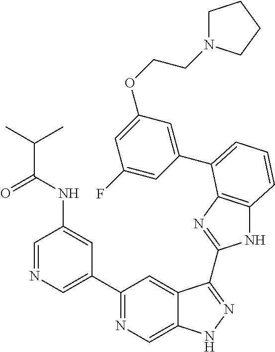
C1(C2=NC=C3C(=C2)C(C2=NC4=C(N2)C=CC=C4C2=CC(OCCN4CCCC4)=CC(F)=C2)=NN3)=CN=CC(NC(=O)C(C)C)=C1
